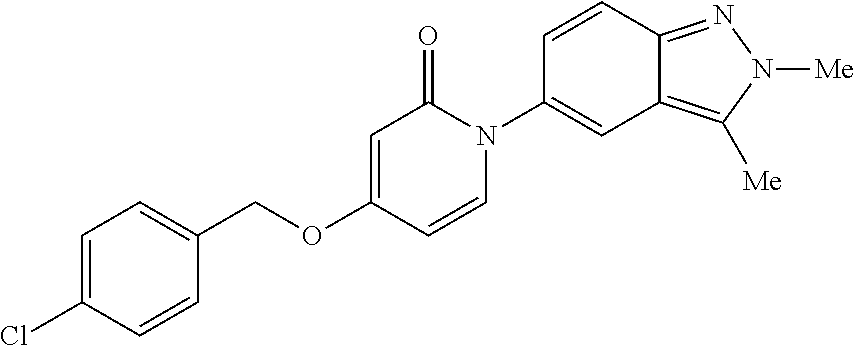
C1=C(Cl)C=CC(COC2=CC(=O)N(C3=CC4=C([Me])N([Me])N=C4C=C3)C=C2)=C1
